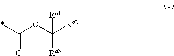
*C(=O)OC([Ra2])([Ra1])[Ra3]
